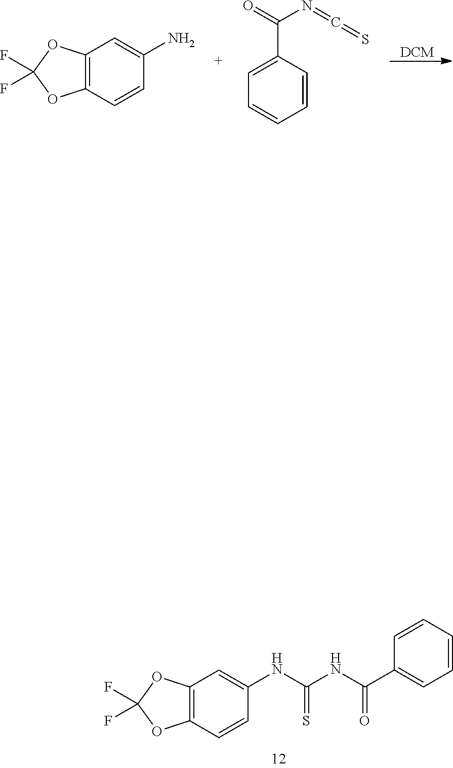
[DCM].C12=C(C=CC(N)=C1)OC(F)(F)O2.N(=C=S)C(C1=CC=CC=C1)=O.FC1(F)OC2=C(O1)C=CC(NC(NC(C1=CC=CC=C1)=O)=S)=C2
